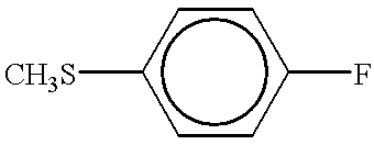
[CH3S]c1ccc(F)cc1
